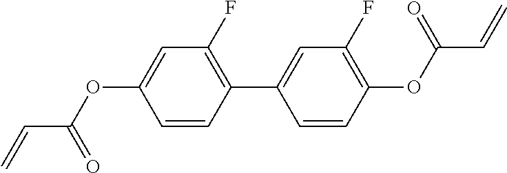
C1=CC(C2=CC(F)=C(OC(C=C)=O)C=C2)=C(F)C=C1OC(C=C)=O
